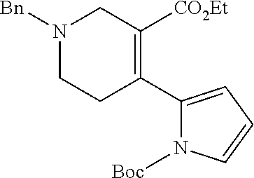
C1(C2=C([CO2Et])CN([Bn])CC2)=CC=CN1[Boc]
